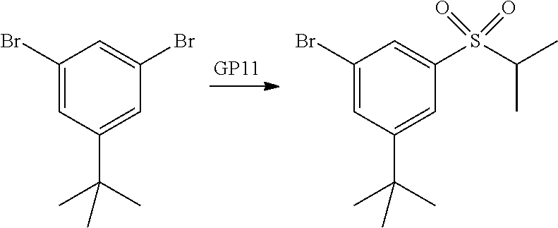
C1(Br)=CC(C(C)(C)C)=CC(Br)=C1.C1(Br)=CC(C(C)(C)C)=CC(S(C(C)C)(=O)=O)=C1
